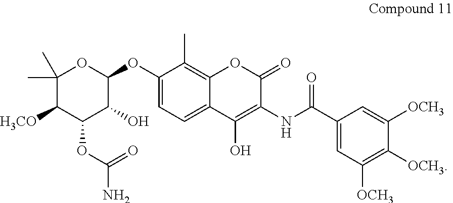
C1(OC2C(O)C(OC(N)=O)C([H3CO])C(C)(C)O2)=CC=C2C(=C1C)OC(=O)C(NC(=O)C1=CC([OCH3])=C([OCH3])C([OCH3])=C1)=C2O
